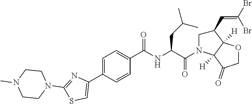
C1=C(C2=CSC(N3CCN(C)CC3)=N2)C=CC(C(=O)NC(CC(C)C)C(=O)N2CC(C=C(Br)Br)C3([H])C2([H])C(=O)CO3)=C1
